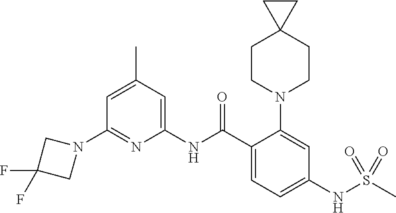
N1(C2=NC(NC(C3=CC=C(NS(C)(=O)=O)C=C3N3CCC4(CC3)CC4)=O)=CC(C)=C2)CC(F)(F)C1
